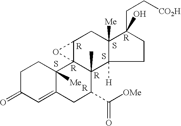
S.C1C(=O)C=C2C([Me])(C1)C13C(C)(C(C([OMe])=O)C2)C2([H])C([Me])(CC1O3)C(O)(CC[CO2H])CC2.S.S
